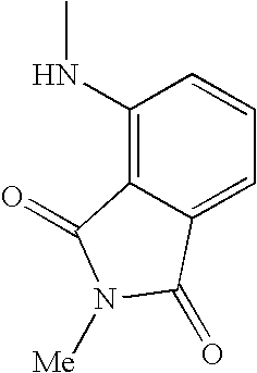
C1(NC)=C2C(=CC=C1)C(=O)N([Me])C2=O
